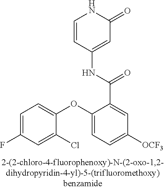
C1=CC(NC(C2=CC([OCF3])=CC=C2OC2=CC=C(F)C=C2Cl)=O)=CC(=O)N1
